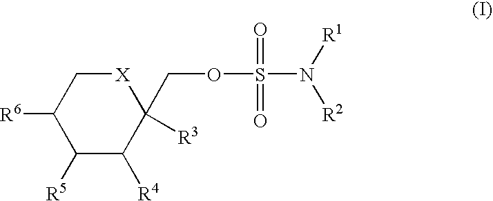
C1([R5])C([R4])C(COS(=O)(=O)N([R1])[R2])([R3])[X]CC1[R6]
